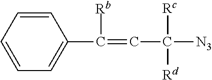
C1=CC=CC=C1C(=CC([N3])([Rc])[Rd])[Rb]
